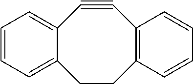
C12=CC=CC=C1CCC1=C(C#C2)C=CC=C1
